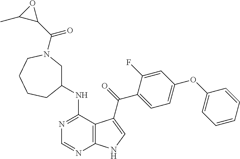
N1=C(NC2CN(C(C3C(C)O3)=O)CCCC2)C2=C(N=C1)NC=C2C(=O)C1=CC=C(OC2=CC=CC=C2)C=C1F
